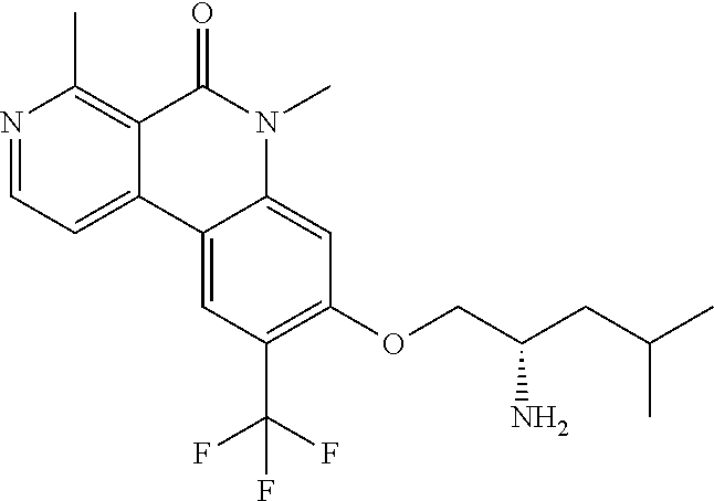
N1=CC=C2C(=C1C)C(=O)N(C)C1=CC(OCC(CC(C)C)N)=C(C(F)(F)F)C=C21
